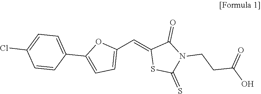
C1(C=C2SC(=S)N(CCC(O)=O)C2=O)=CC=C(C2=CC=C(Cl)C=C2)O1
